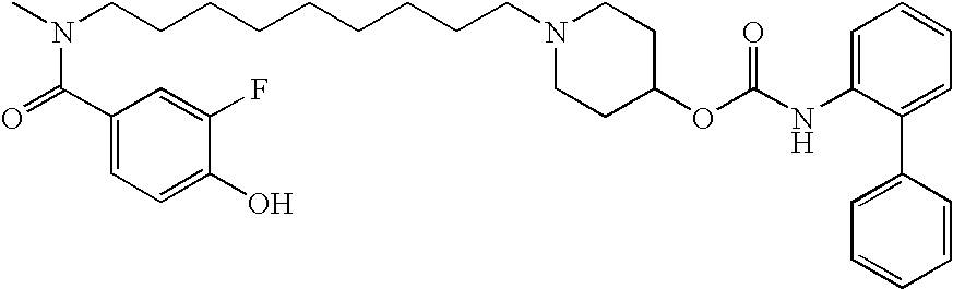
CN(CCCCCCCCCN1CCC(OC(NC2=CC=CC=C2C2=CC=CC=C2)=O)CC1)C(C1=CC=C(O)C(F)=C1)=O
